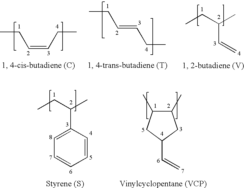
CCC=CCC.CCC=CCC.CCC(C)C=C.CCC(C)C1=CC=CC=C1.C1(C)C(C)CC(C=C)C1
